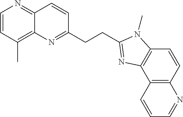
C1=CC(C)=C2C(=N1)C=CC(CCC1=NC3=C(C=CC4=C3C=CC=N4)N1C)=N2
